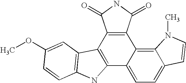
C12=C(C3=C4C(=CC=C3C3=C1C1=C(N3)C=CC(OC)=C1)C=CN4C)C(=O)NC2=O
